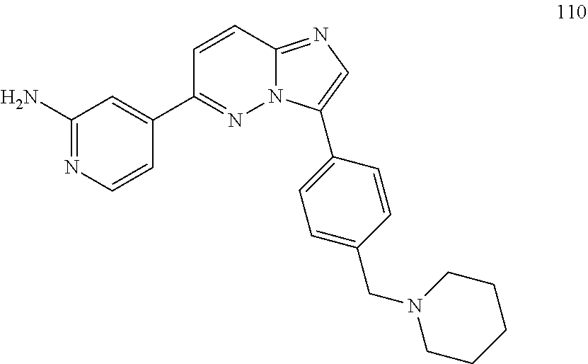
C1(C2=NN3C(=NC=C3C3=CC=C(CN4CCCCC4)C=C3)C=C2)=CC(N)=NC=C1
